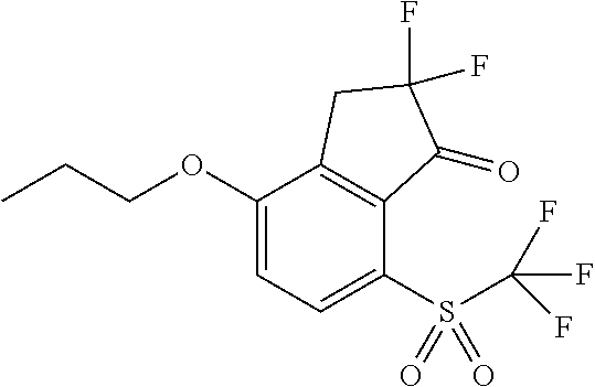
C1(OCCC)=CC=C(S(C(F)(F)F)(=O)=O)C2=C1CC(F)(F)C2=O
